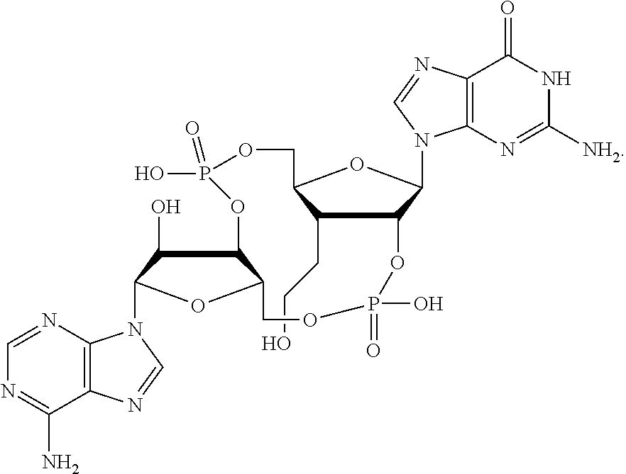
C(O)CC1C2C(N3C4=C(C(=O)NC([NH2])=N4)N=C3)OC1COP(O)(=O)OC1C(O)C(N3C4=C(C(N)=NC=N4)N=C3)OC1COP(=O)(O)O2
